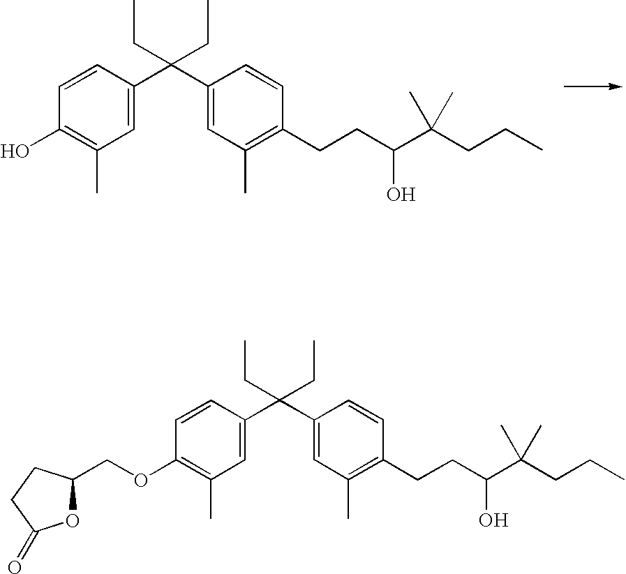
C1=CC(C(C2=CC(C)=C(CCC(C(CCC)(C)C)O)C=C2)(CC)CC)=CC(C)=C1O.C1=CC(C(C2=CC(C)=C(CCC(C(CCC)(C)C)O)C=C2)(CC)CC)=CC(C)=C1OCC1OC(=O)CC1
